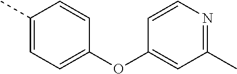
O(C1=CC(C)=NC=C1)C1=CC=C(C)C=C1
